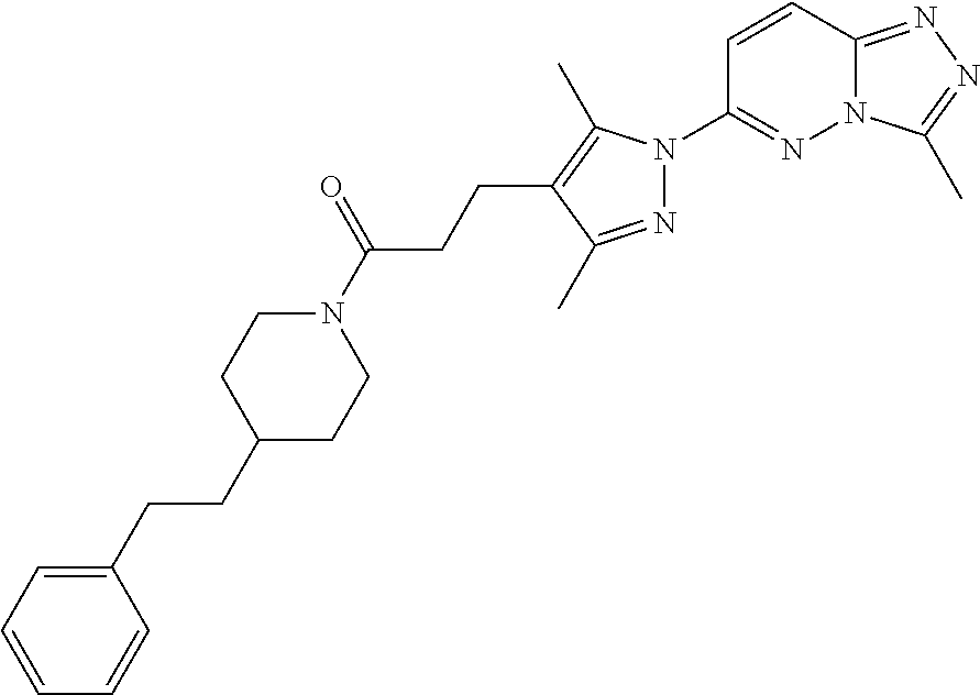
N12C(=NN=C1C)C=CC(N1N=C(C)C(CCC(N3CCC(CCC4=CC=CC=C4)CC3)=O)=C1C)=N2
